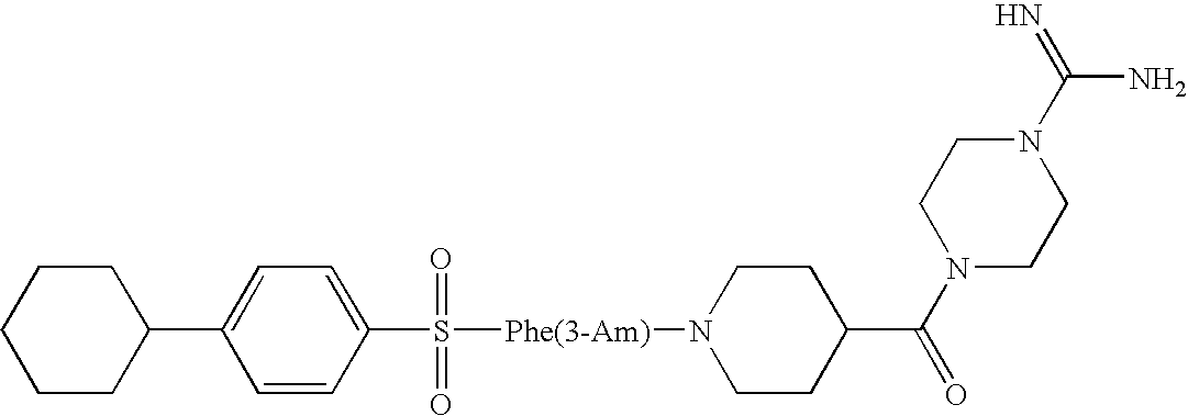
C1(C2CCCCC2)=CC=C(S([Phe(3-Am)]N2CCC(C(N3CCN(C(=N)N)CC3)=O)CC2)(=O)=O)C=C1
